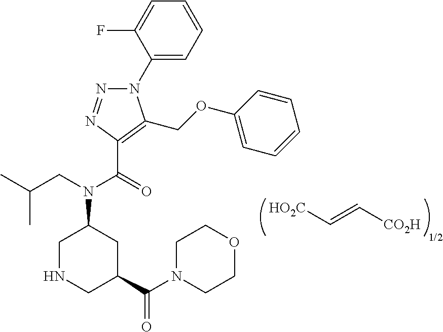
N1(C2=CC=CC=C2F)N=NC(C(=O)N(CC(C)C)C2CNCC(C(N3CCOCC3)=O)C2)=C1COC1=CC=CC=C1.[HO2C]C=C[CO2H].[1/2]
